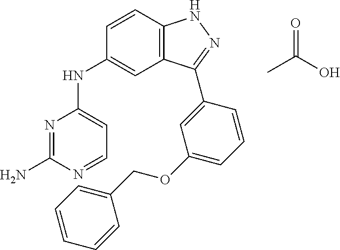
N1=C(N)N=CC=C1NC1=CC2=C(C=C1)NN=C2C1=CC(OCC2=CC=CC=C2)=CC=C1.CC(O)=O
